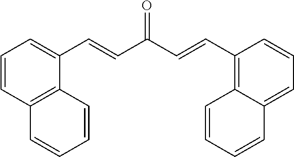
C1=CC(C=CC(=O)C=CC2=CC=CC3=C2C=CC=C3)=C2C(=C1)C=CC=C2
